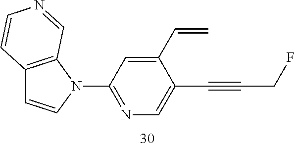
C12=C(N(C3=NC=C(C#CCF)C(C=C)=C3)C=C1)C=NC=C2
